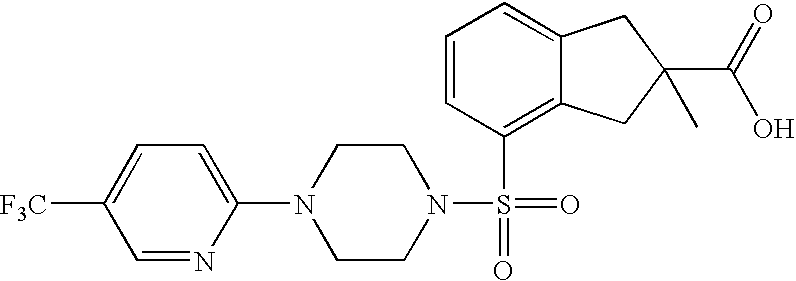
C1=NC(N2CCN(S(=O)(=O)C3=C4C(=CC=C3)CC(C(O)=O)(C)C4)CC2)=CC=C1[F3C]
